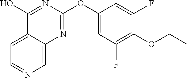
C1=NC=C2C(=C1)C(O)=NC(OC1=CC(F)=C(OCC)C(F)=C1)=N2
